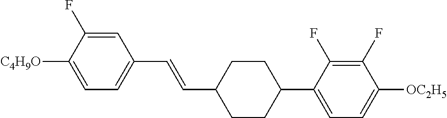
C1=C(F)C([C4H9O])=CC=C1C=CC1CCC(C2=CC=C([OC2H5])C(F)=C2F)CC1
